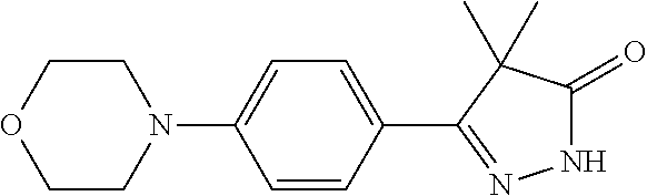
C1=CC(C2=NNC(=O)C2(C)C)=CC=C1N1CCOCC1
